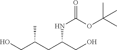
OCC(CC(CO)NC(=O)OC(C)(C)C)C
